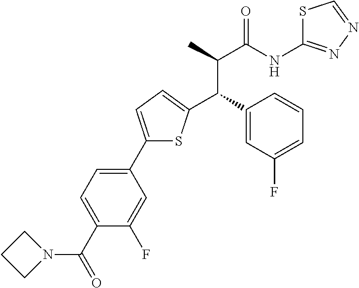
C1(C2=CC=C(C(C3=CC(F)=CC=C3)C(C(NC3=NN=CS3)=O)C)S2)=CC=C(C(=O)N2CCC2)C(F)=C1
